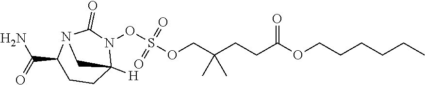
O(S(OCC(CCC(OCCCCCC)=O)(C)C)(=O)=O)N1C(=O)N2C(C(=O)N)CCC1([H])C2
